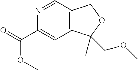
C12=C(C=NC(C(=O)OC)=C1)COC2(C)COC
